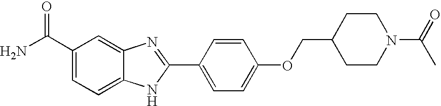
C12=CC(C(=O)N)=CC=C1NC(C1=CC=C(OCC3CCN(C(C)=O)CC3)C=C1)=N2
